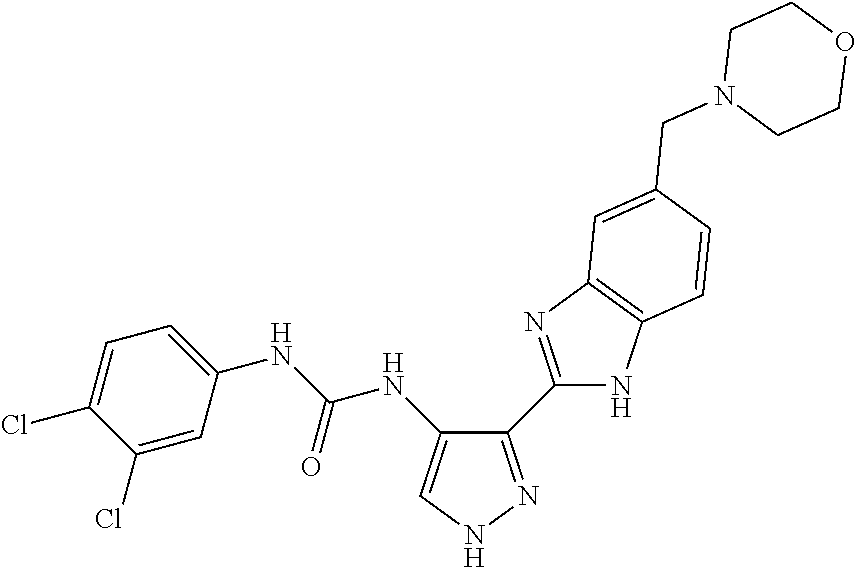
C1(C2=NC3=C(N2)C=CC(CN2CCOCC2)=C3)=NNC=C1NC(NC1=CC=C(Cl)C(Cl)=C1)=O
